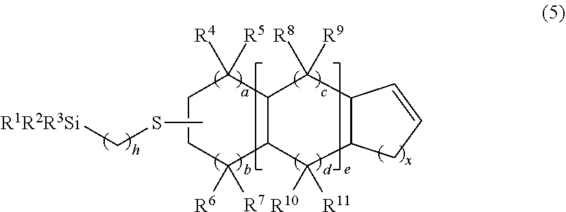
C1CC([R6])([R7])C2C(C1([R4])[R5])C([R8])([R9])C1C(C2([R10])[R11])CC=C1.CSC[R1R2R3Si]
